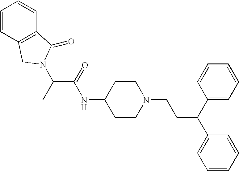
C(C(NC1CCN(CCC(C2=CC=CC=C2)C2=CC=CC=C2)CC1)=O)(C)N1CC2=C(C=CC=C2)C1=O
